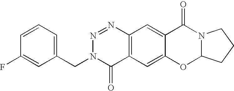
C12=C(C=C3C(=C1)C(=O)N1C(O3)CCC1)C(=O)N(CC1=CC=CC(F)=C1)N=N2
